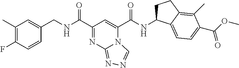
C1(C)=C(F)C=CC(CNC(C2=NC3=NN=CN3C(C(NC3CCC4=C(C)C(C(=O)OC)=CC=C34)=O)=C2)=O)=C1
